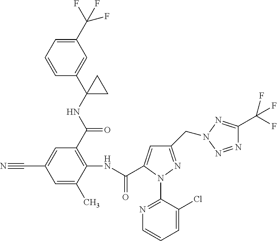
C1=CC=C(C(F)(F)F)C=C1C1(NC(C2=C(NC(=O)C3=CC(CN4N=C(C(F)(F)F)N=N4)=NN3C3=NC=CC=C3Cl)C(C)=CC(C#N)=C2)=O)CC1
